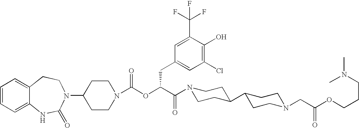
C1(N2C(=O)NC3=CC=CC=C3CC2)CCN(C(OC(C(=O)N2CCC(C3CCN(CC(OCCCN(C)C)=O)CC3)CC2)CC2=CC(Cl)=C(O)C(C(F)(F)F)=C2)=O)CC1
